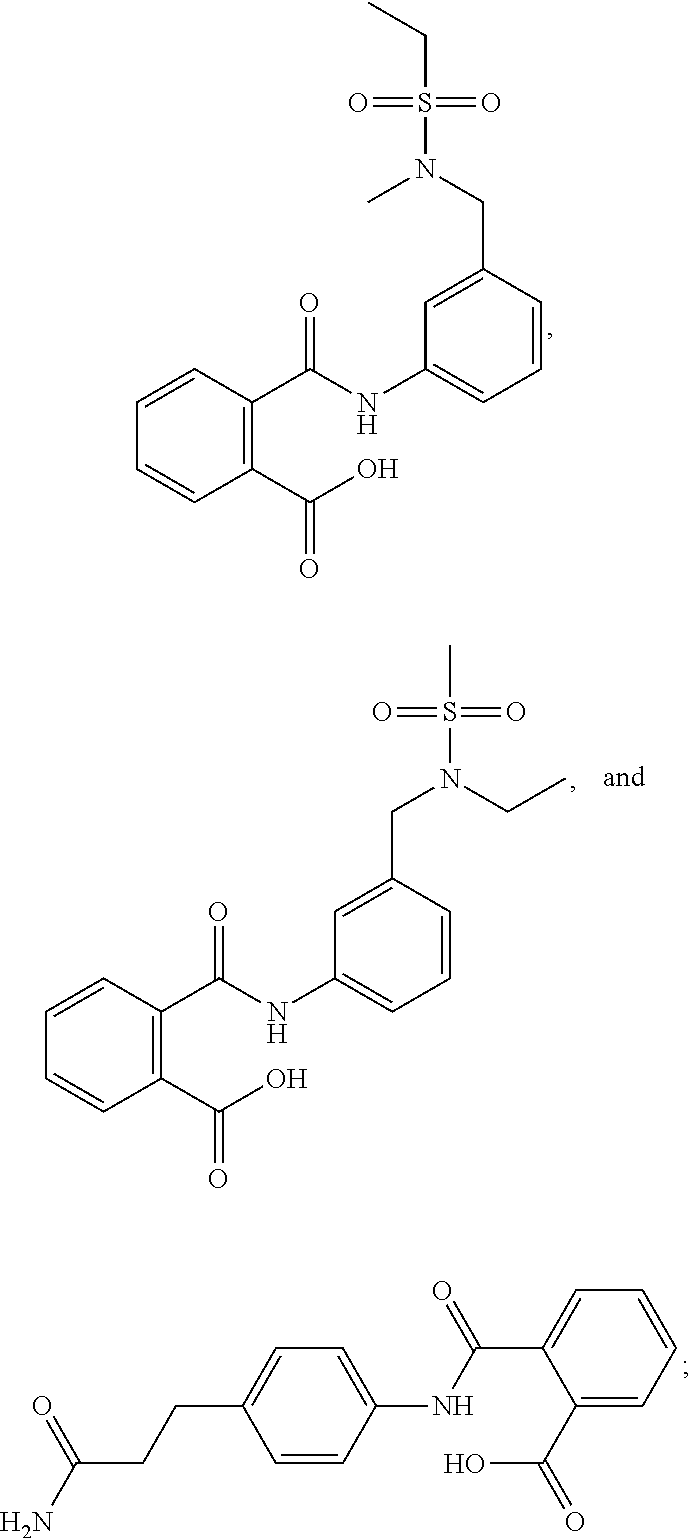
C1=CC(C(O)=O)=C(C(NC2=CC=CC(CN(S(CC)(=O)=O)C)=C2)=O)C=C1.C1=CC(NC(C2=CC=CC=C2C(=O)O)=O)=CC=C1CCC(N)=O.C1=CC(C(O)=O)=C(C(NC2=CC=CC(CN(S(C)(=O)=O)CC)=C2)=O)C=C1
